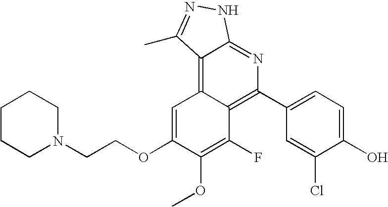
C1CCN(CCOC2=CC3=C4C(=NC(C5=CC=C(O)C(Cl)=C5)=C3C(F)=C2OC)NN=C4C)CC1
